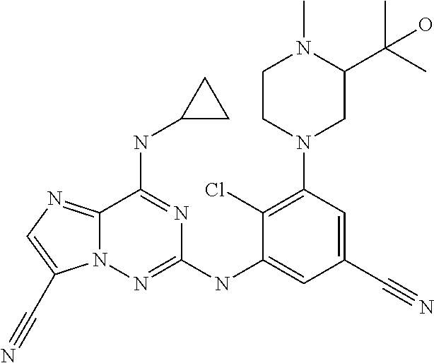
C12=NC=C(C#N)N1N=C(NC1=CC(C#N)=CC(N3CC(C(C)(C)O)N(C)CC3)=C1Cl)N=C2NC1CC1
